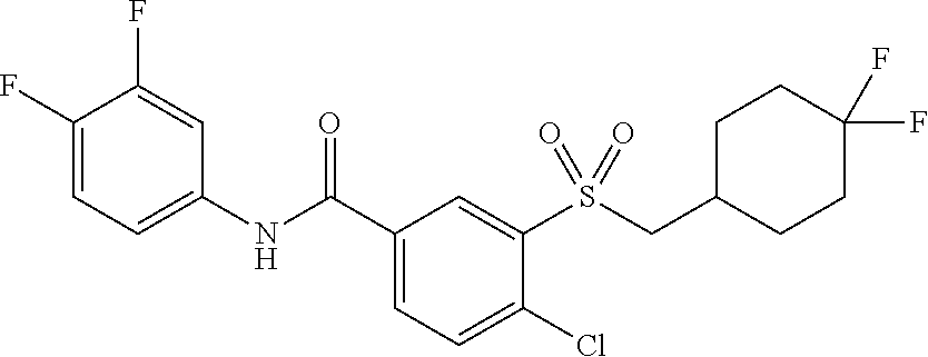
C1(F)=CC=C(NC(C2=CC=C(Cl)C(S(CC3CCC(F)(F)CC3)(=O)=O)=C2)=O)C=C1F
